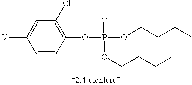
C1=CC(OP(OCCCC)(=O)OCCCC)=C(Cl)C=C1Cl
